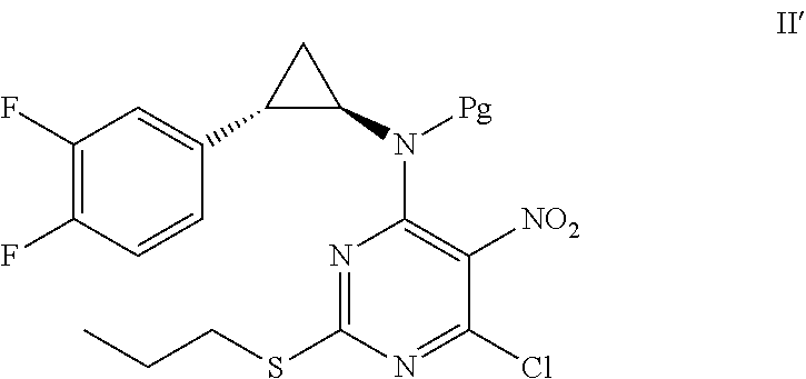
N1=C(SCCC)N=C(Cl)C([NO2])=C1N(C1CC1C1=CC(F)=C(F)C=C1)[Pg]
